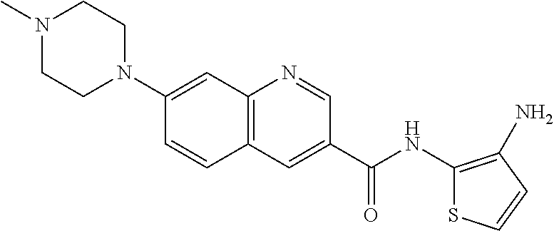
C12=C(N=CC(C(NC3=C(N)C=CS3)=O)=C1)C=C(N1CCN(C)CC1)C=C2
